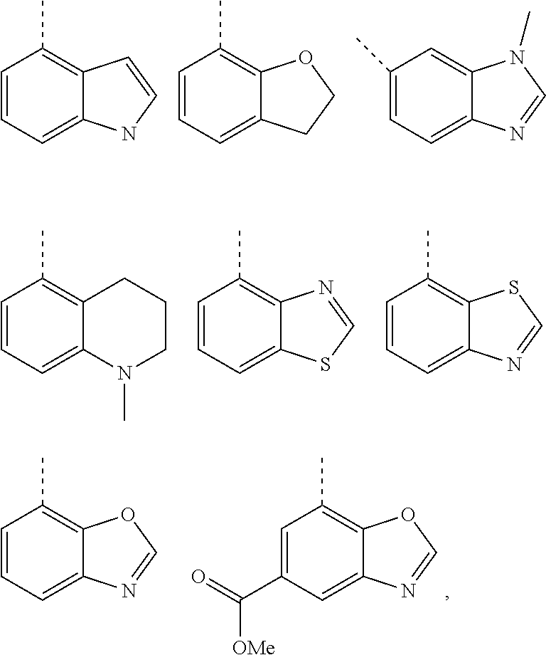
C1=CC=C2C(=C1C)C=CN2.C1=CC=C2C(=C1C)OCC2.C1(C)=CC=C2C(=C1)N(C)C=N2.C1=CC=C2C(=C1C)CCCN2C.C1=CC=C2C(=C1C)N=CS2.C1=CC=C2C(=C1C)SC=N2.C1=CC=C2C(=C1C)OC=N2.C1=C(C(=O)[OMe])C=C2C(=C1C)OC=N2
